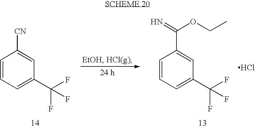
C1=CC=C(C(F)(F)F)C=C1C(=N)OCC.Cl.C1=CC=C(C(F)(F)F)C=C1[CN]
